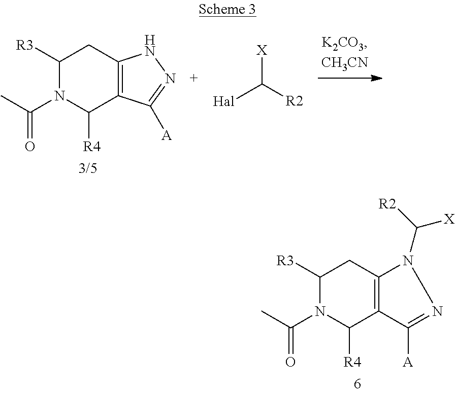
C1([R3])N(C(=O)C)C([R4])C2=C(C1)NN=C2[A].[Hal]C([X])[R2].C1([R3])N(C(=O)C)C([R4])C2=C(C1)N(C([X])[R2])N=C2[A]
